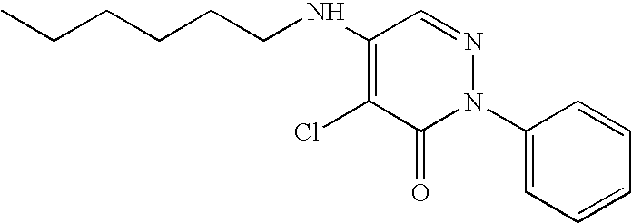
C1(NCCCCCC)=C(Cl)C(=O)N(C2=CC=CC=C2)N=C1
